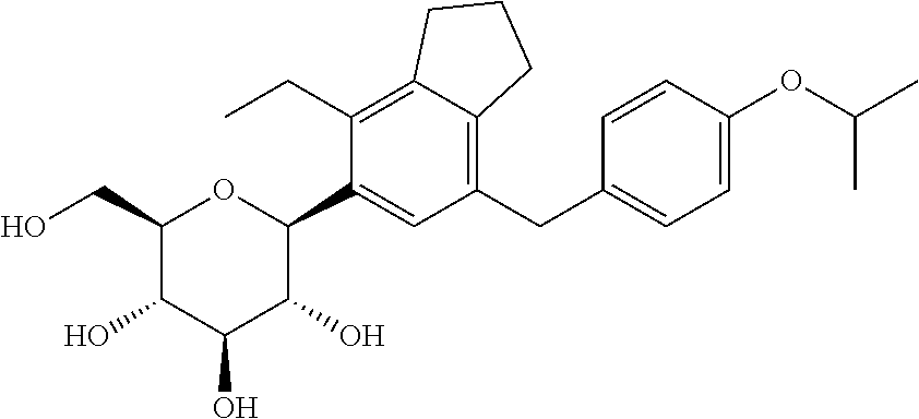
C1(CO)C(O)C(O)C(O)C(C2=CC(CC3=CC=C(OC(C)C)C=C3)=C3C(=C2CC)CCC3)O1
